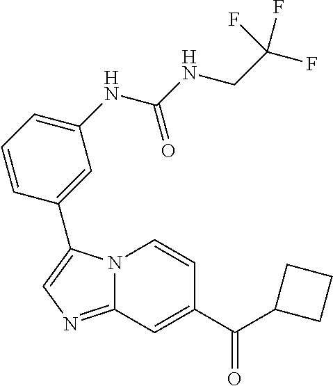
C12=NC=C(C3=CC(NC(=O)NCC(F)(F)F)=CC=C3)N1C=CC(C(C1CCC1)=O)=C2
